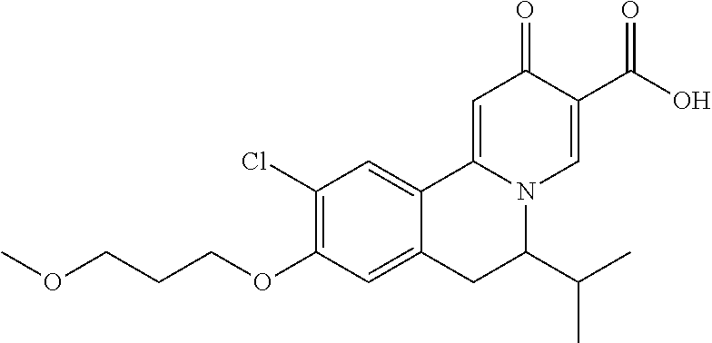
COCCCOC1=C(Cl)C=C2C(=C1)CC(C(C)C)N1C2=CC(=O)C(C(O)=O)=C1
